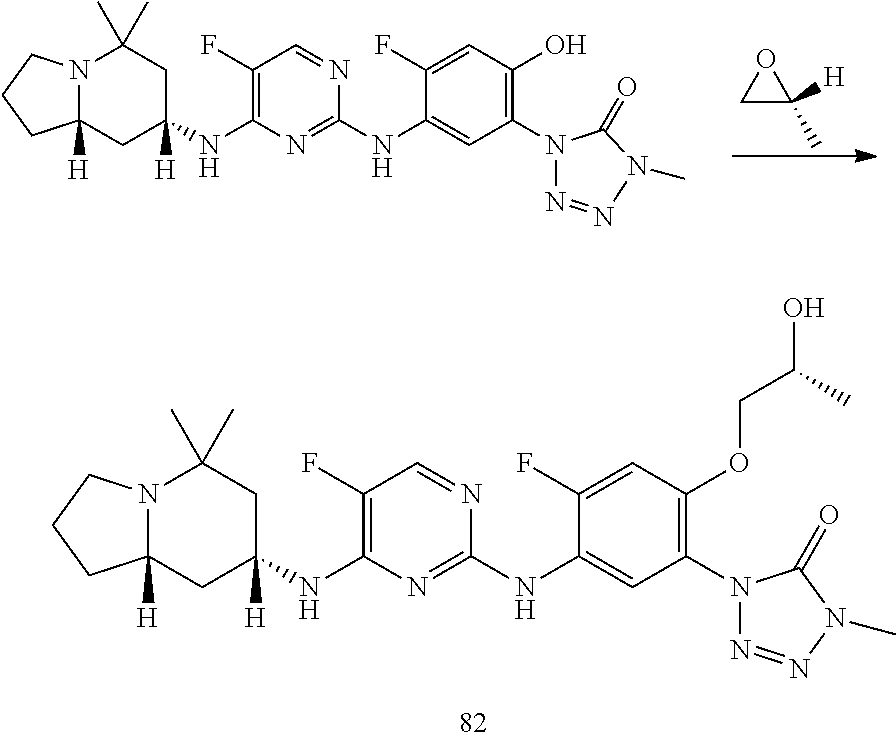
C12([H])N(CCC1)C(C)(C)CC(NC1=C(F)C=NC(NC3=CC(N4N=NN(C)C4=O)=C(O)C=C3F)=N1)([H])C2.C1C([H])(C)O1.C12([H])N(CCC1)C(C)(C)CC(NC1=C(F)C=NC(NC3=CC(N4N=NN(C)C4=O)=C(OCC(O)C)C=C3F)=N1)([H])C2
